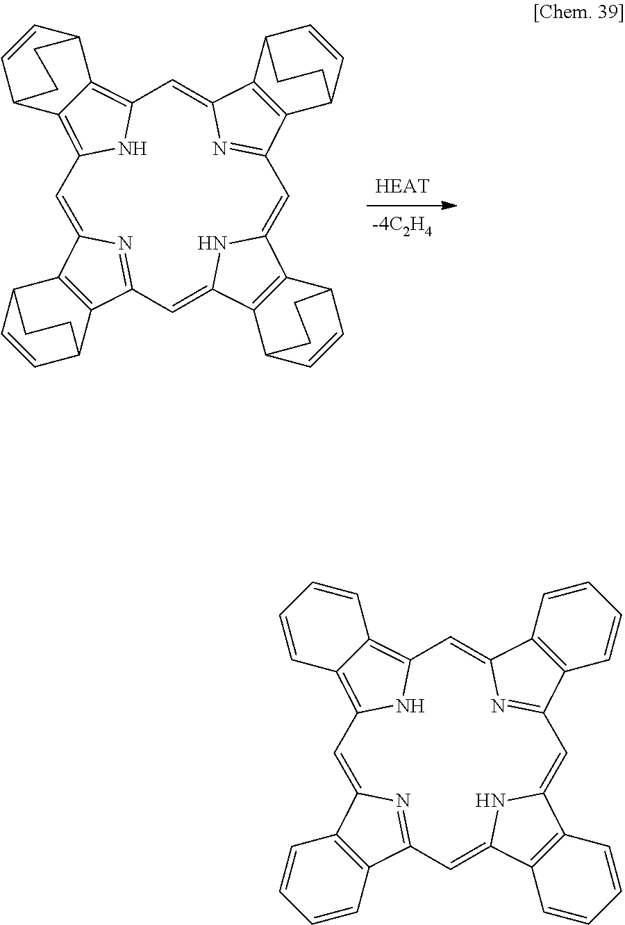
C12C=CC(C3=C4NC(=C13)C=C1C3=C(C5C=CC3CC5)C(=N1)C=C1C3=C(C5C=CC3CC5)C(=CC3=NC(=C4)C4=C3C3C=CC4CC3)N1)CC2.C1=CC=CC2=C3NC(=C12)C=C1C2=C(C=CC=C2)C(=N1)C=C1C2=C(C=CC=C2)C(=CC2=NC(=C3)C3=C2C=CC=C3)N1
